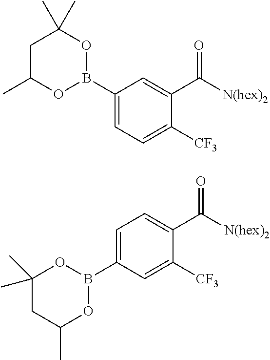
C1(B2OC(C)(C)CC(C)O2)=CC=C([CF3])C(C(=O)[N(hex)2])=C1.C1=C(B2OC(C)CC(C)(C)O2)C=C([CF3])C(C(=O)[N(hex)2])=C1
